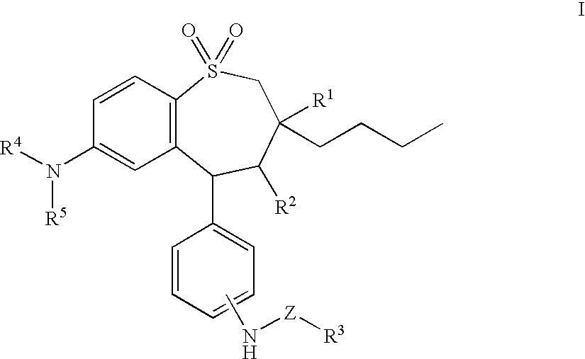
CN[Z][R3].C1=C(C2C3=C(C=CC(N([R5])[R4])=C3)S(=O)(=O)CC([R1])(CCCC)C2[R2])C=CC=C1
